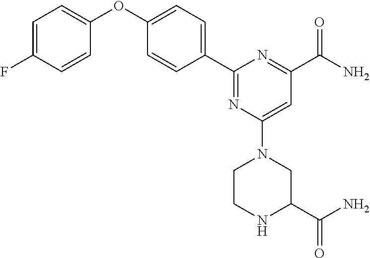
C1=C(F)C=CC(OC2=CC=C(C3=NC(N4CCNC(C(N)=O)C4)=CC(C(N)=O)=N3)C=C2)=C1
